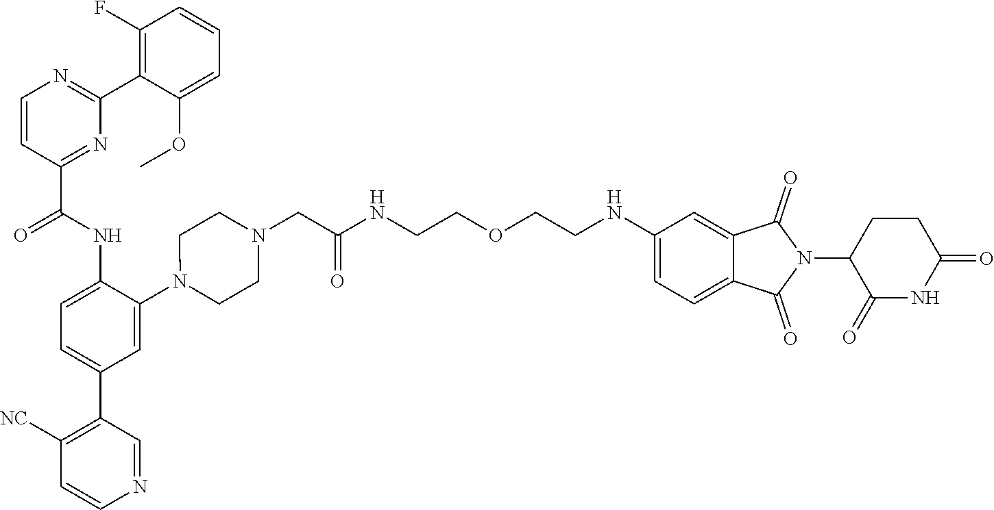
C1=CC(C(NC2=CC=C(C3=C([NC])C=CN=C3)C=C2N2CCN(CC(NCCOCCNC3=CC=C4C(=C3)C(=O)N(C3C(=O)NC(=O)CC3)C4=O)=O)CC2)=O)=NC(C2=C(F)C=CC=C2OC)=N1
